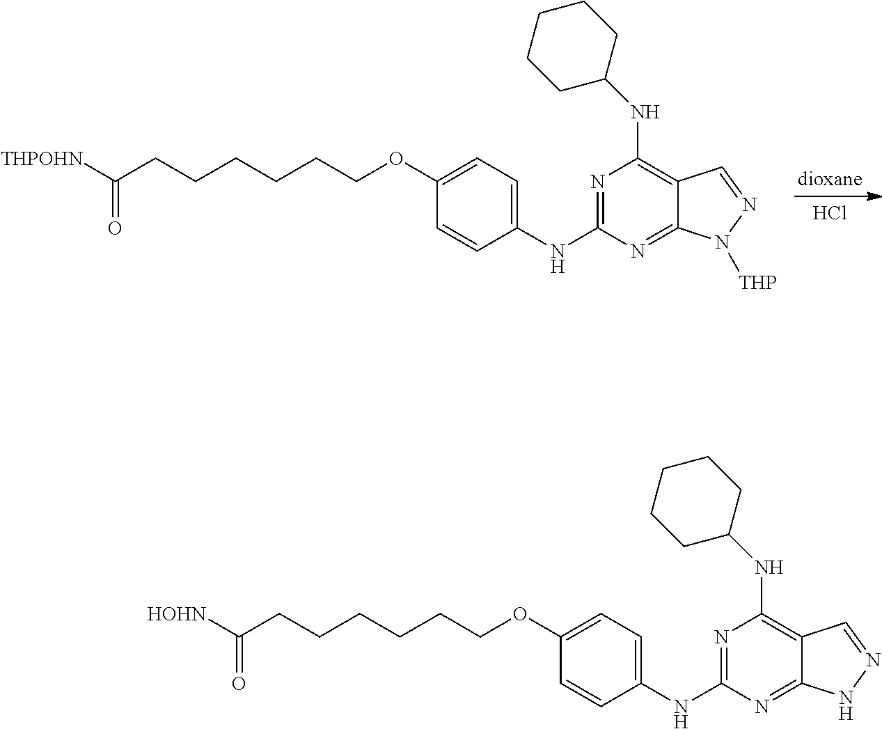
C1(OCCCCCCC([THPOHN])=O)=CC=C(NC2=NC(NC3CCCCC3)=C3C(=N2)N([THP])N=C3)C=C1.Cl.C1(OCCCCCCC([HOHN])=O)=CC=C(NC2=NC(NC3CCCCC3)=C3C(=N2)NN=C3)C=C1
